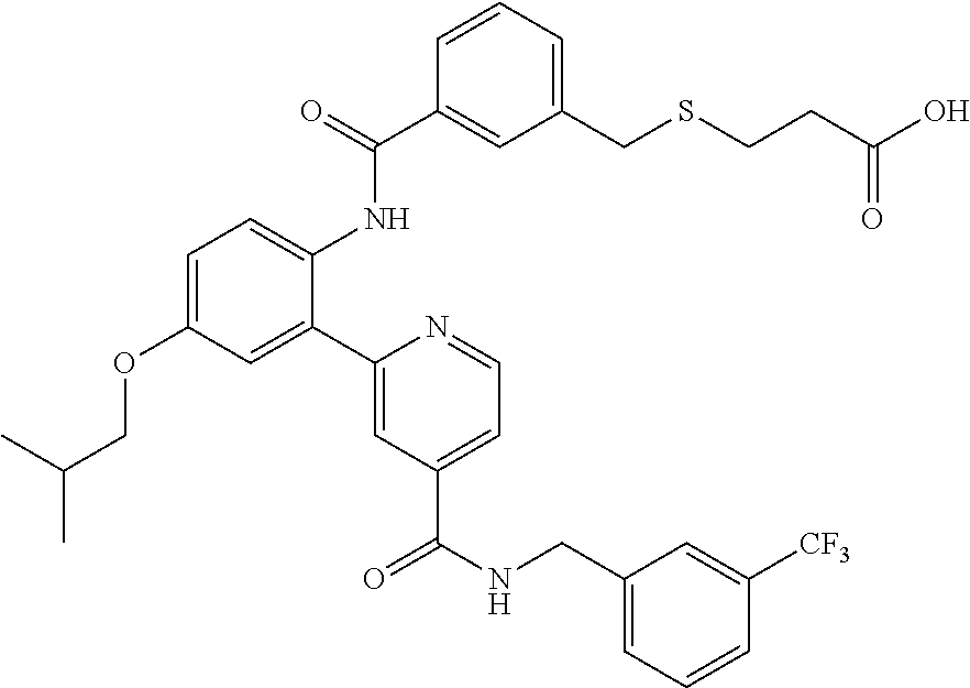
C1=C(OCC(C)C)C=C(C2=CC(C(NCC3=CC=CC([CF3])=C3)=O)=CC=N2)C(NC(C2=CC(CSCCC(O)=O)=CC=C2)=O)=C1
